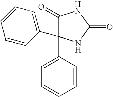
C1(C2=CC=CC=C2)(C2=CC=CC=C2)C(=O)NC(=O)N1
